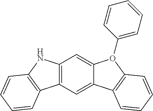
C12=C(C=C3C(=C1)O(C1=CC=CC=C1)C1=C3C=CC=C1)C1=C(N2)C=CC=C1
